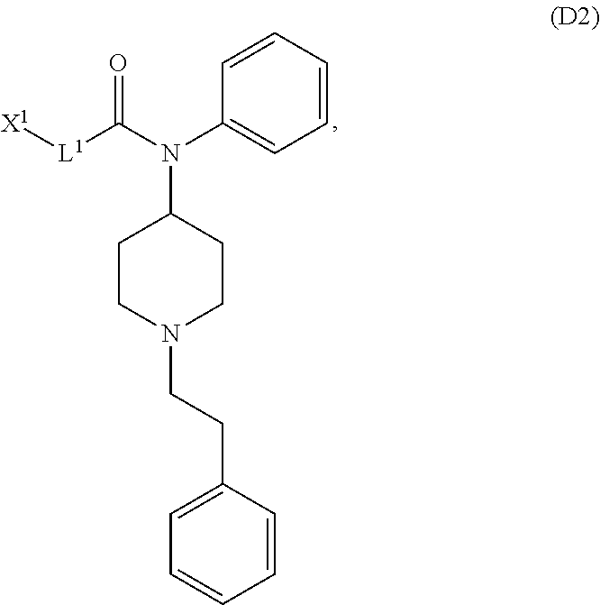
[X1][L1]C(N(C1=CC=CC=C1)C1CCN(CCC2=CC=CC=C2)CC1)=O
